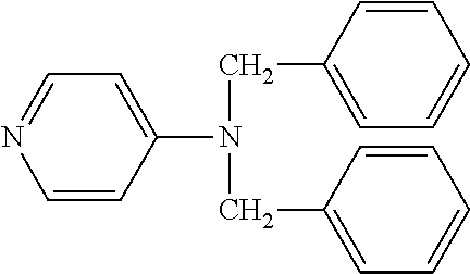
C1=CC(N(CC2=CC=CC=C2)CC2=CC=CC=C2)=CC=N1
